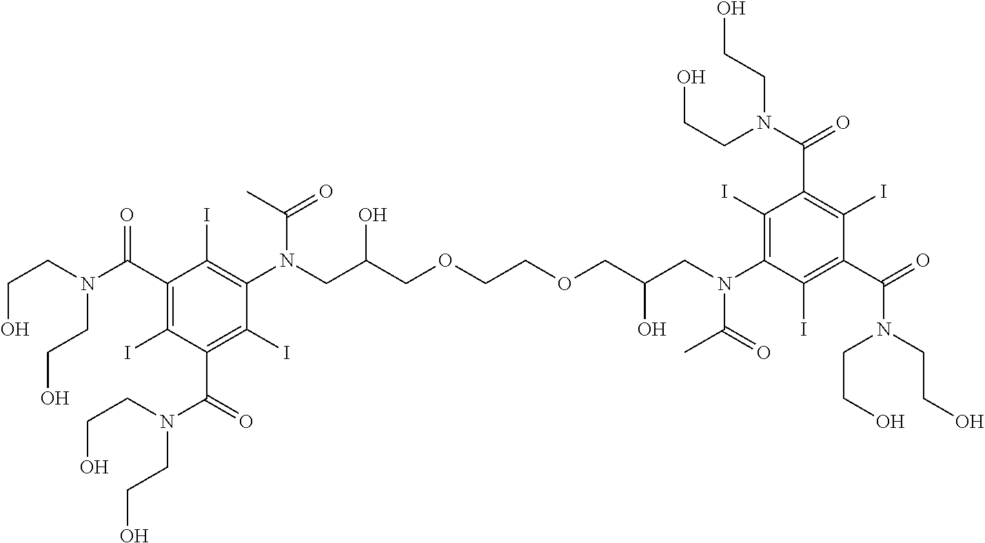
OCCN(C(C1=C(I)C(C(N(CCO)CCO)=O)=C(I)C(N(CC(COCCOCC(CN(C2=C(I)C(C(N(CCO)CCO)=O)=C(I)C(C(=O)N(CCO)CCO)=C2I)C(=O)C)O)O)C(C)=O)=C1I)=O)CCO
